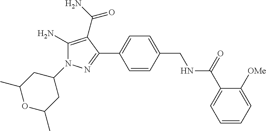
C1(N2C(N)=C(C(N)=O)C(C3=CC=C(CNC(C4=CC=CC=C4[OMe])=O)C=C3)=N2)CC(C)OC(C)C1
